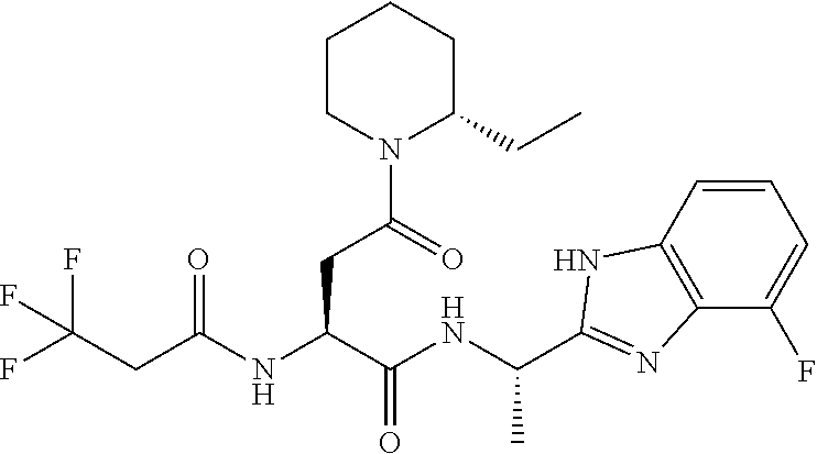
C1=CC2=C(C(F)=C1)N=C(C(NC(C(NC(CC(F)(F)F)=O)CC(N1C(CC)CCCC1)=O)=O)C)N2
